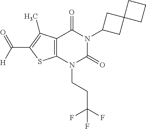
C12=C(N(CCC(F)(F)F)C(=O)N(C3CC4(C3)CCC4)C1=O)SC(C([H])=O)=C2C
